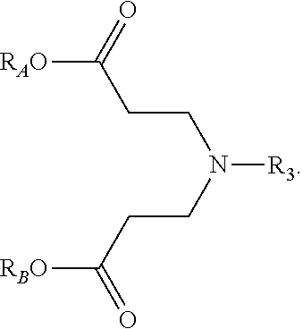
C(CC([RAO])=O)N(CCC([RBO])=O)[R3]
